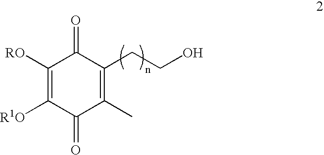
C1([RO])=C([R1O])C(=O)C(C)=C(CCO)C1=O
